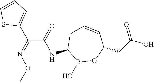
C1(NC(C(=NOC)C2=CC=CS2)=O)B(O)OC(CC(O)=O)C=CC1
